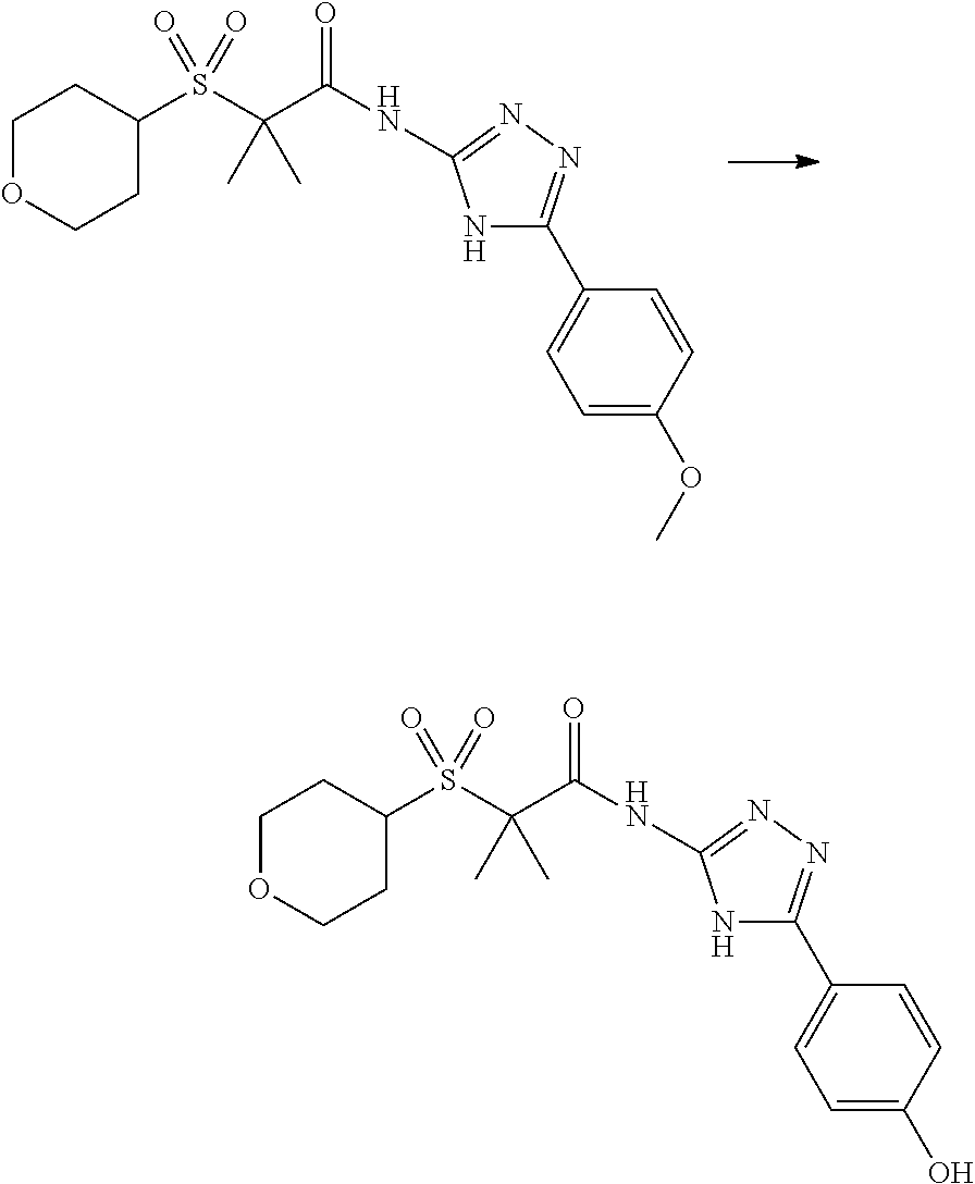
C1OCCC(S(C(C(NC2=NN=C(C3=CC=C(OC)C=C3)N2)=O)(C)C)(=O)=O)C1.C1OCCC(S(C(C(NC2=NN=C(C3=CC=C(O)C=C3)N2)=O)(C)C)(=O)=O)C1
